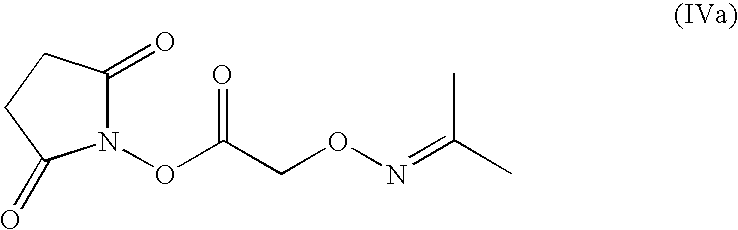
N1(OC(CON=C(C)C)=O)C(=O)CCC1=O
